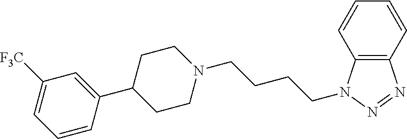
C12=C(N(CCCCN3CCC(C4=CC([F3C])=CC=C4)CC3)N=N1)C=CC=C2
